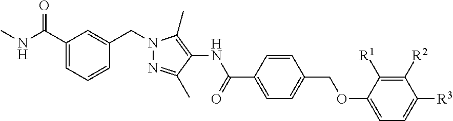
C1(C(NC)=O)=CC=CC(CN2N=C(C)C(NC(C3=CC=C(COC4=CC=C([R3])C([R2])=C4[R1])C=C3)=O)=C2C)=C1
